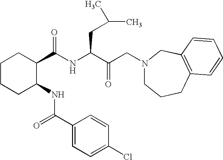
C1CCC(NC(C2=CC=C(Cl)C=C2)=O)C(C(NC(C(=O)CN2CCCC3=C(C2)C=CC=C3)CC(C)C)=O)C1
